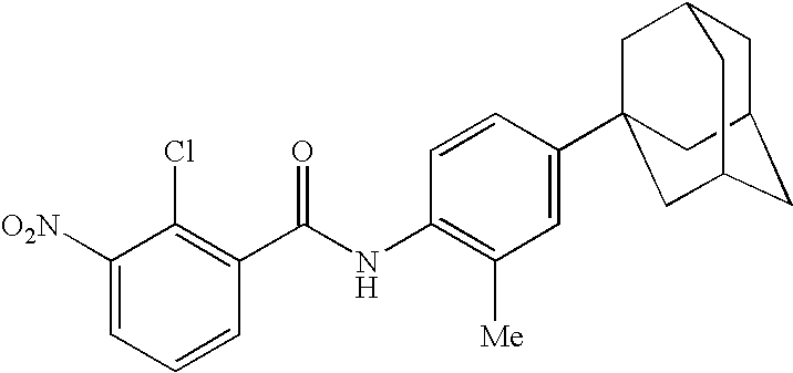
C1([O2N])=CC=CC(C(NC2=C([Me])C=C(C34CC5CC(CC(C3)C5)C4)C=C2)=O)=C1Cl
